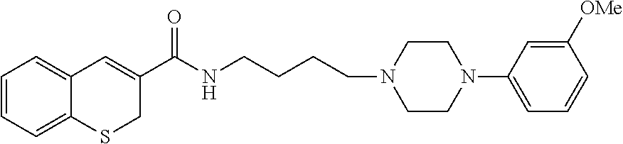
C1=CC=C2C(=C1)C=C(C(NCCCCN1CCN(C3=CC=CC([OMe])=C3)CC1)=O)CS2
